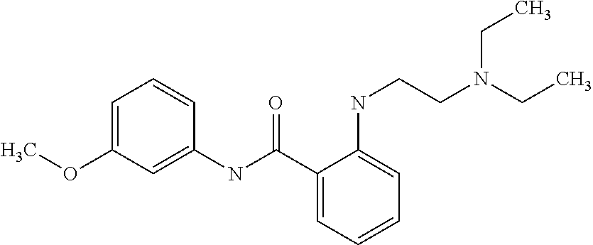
C1(OC)=CC=CC(NC(C2=CC=CC=C2NCCN(CC)CC)=O)=C1
